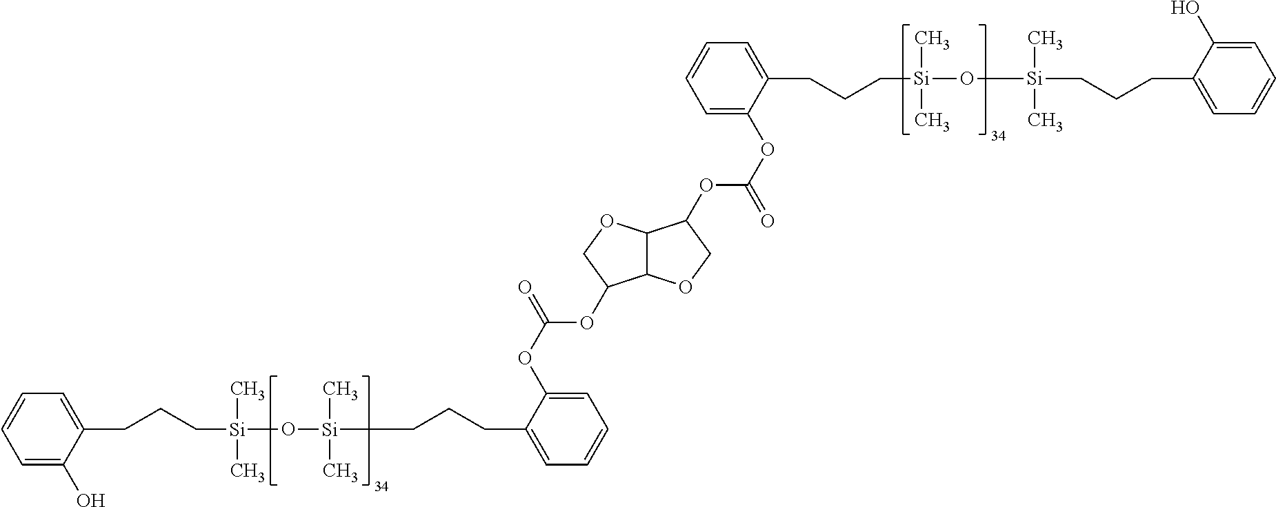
C12C(OCC1OC(OC1=CC=CC=C1CCC[Si](C)(C)O[Si](C)(C)CCCC1=CC=CC=C1O)=O)C(OC(OC1=CC=CC=C1CCC[Si](C)(C)O[Si](C)(C)CCCC1=CC=CC=C1O)=O)CO2
